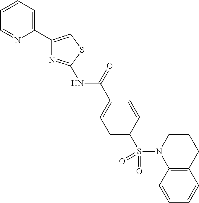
C1=CC=C(C2=CSC(NC(=O)C3=CC=C(S(=O)(=O)N4C5=C(CCC4)C=CC=C5)C=C3)=N2)N=C1
